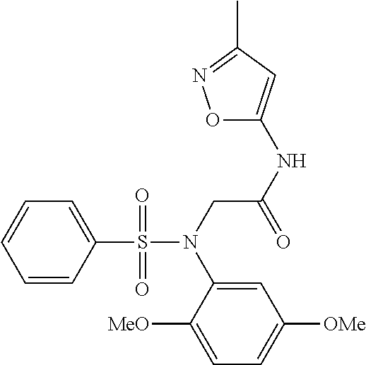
C1=CC(S(N(CC(NC2=CC(C)=NO2)=O)C2=CC([OMe])=CC=C2[MeO])(=O)=O)=CC=C1
